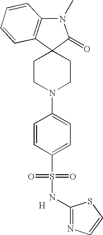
C12=C(N(C)C(=O)C13CCN(C1=CC=C(S(=O)(=O)NC4=NC=CS4)C=C1)CC3)C=CC=C2.[H]
